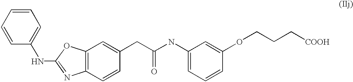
C1=CC(NC2=NC3=C(O2)C=C(CC(NC2=CC=CC(OCCC[COOH])=C2)=O)C=C3)=CC=C1
